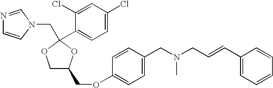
N1=CN(CC2(C3=CC=C(Cl)C=C3Cl)OC(COC3=CC=C(CN(CC=CC4=CC=CC=C4)C)C=C3)CO2)C=C1
